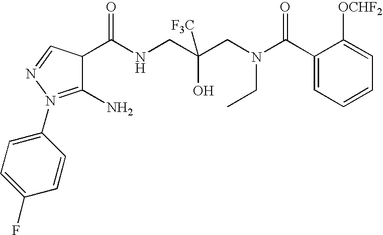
C1(C(NCC(CN(C(C2=CC=CC=C2[OCHF2])=O)CC)(O)[F3C])=O)C(N)=N(C2=CC=C(F)C=C2)N=C1
